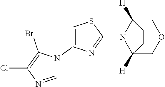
C1=NC(Cl)=C(Br)N1C1=CSC(N2C3([H])COCC2([H])CC3)=N1
